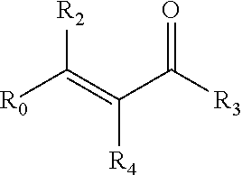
[R0]C(=C(C([R3])=O)[R4])[R2]
